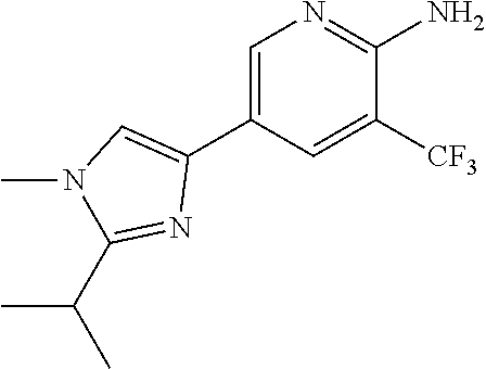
CN1C(C(C)C)=NC(C2=CN=C(N)C([CF3])=C2)=C1
